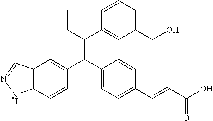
C12=C(C=CC(C(C3=CC=C(C=CC(O)=O)C=C3)=C(CC)C3=CC(CO)=CC=C3)=C1)NN=C2
